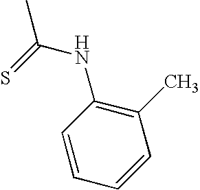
CC(=S)NC1=C(C)C=CC=C1
